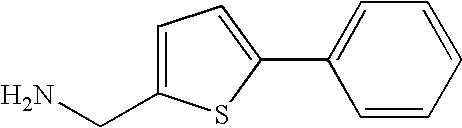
C1=C(C2=CC=C(CN)S2)C=CC=C1
